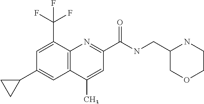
C1(C)=CC(C(NCC2COCCN2)=O)=NC2=C1C=C(C1CC1)C=C2C(F)(F)F
